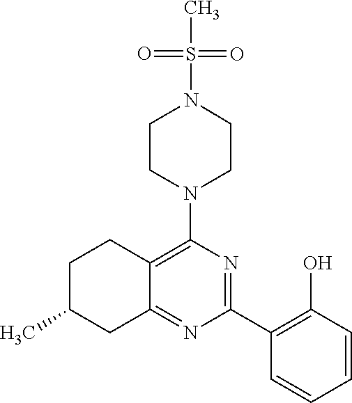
C1(C2=C(O)C=CC=C2)=NC(N2CCN(S(C)(=O)=O)CC2)=C2C(=N1)CC(C)CC2
